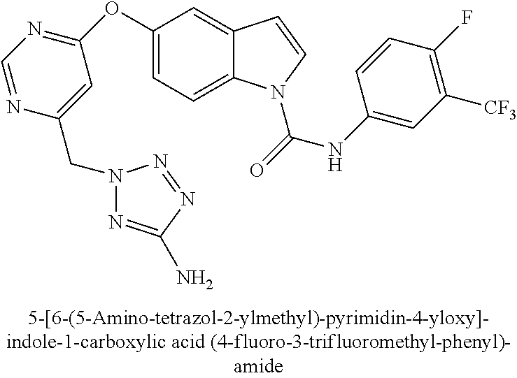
C1(OC2=NC=NC(CN3N=C(N)N=N3)=C2)=CC=C2C(=C1)C=CN2C(=O)NC1=CC([CF3])=C(F)C=C1
